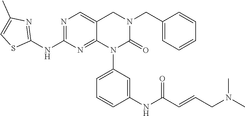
C(N1CC2=CN=C(NC3=NC(C)=CS3)N=C2N(C2=CC=CC(NC(=O)C=CCN(C)C)=C2)C1=O)C1=CC=CC=C1
